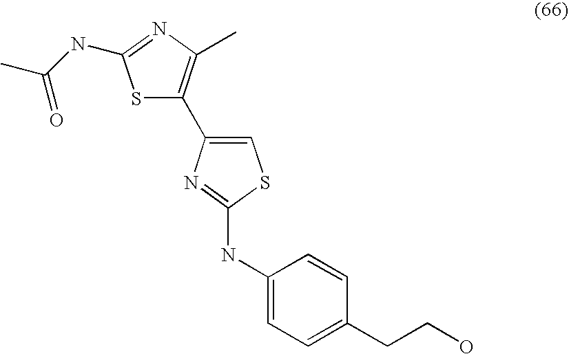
S1C(C2=CSC(NC3=CC=C(CCO)C=C3)=N2)=C(C)N=C1NC(C)=O
